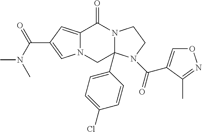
C12=CC(C(N(C)C)=O)=CN1CC1(C3=CC=C(Cl)C=C3)N(C2=O)CCN1C(=O)C1=CON=C1C
